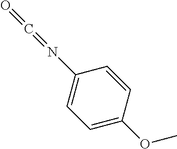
C1=C(OC)C=CC(N=C=O)=C1
